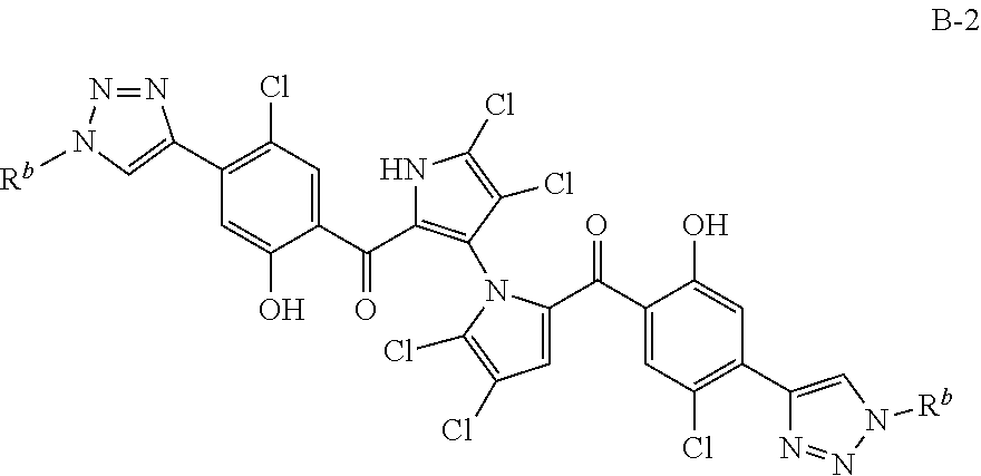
C1(C2=CN([Rb])N=N2)=C(Cl)C=C(C(=O)C2=C(N3C(C(C4=CC(Cl)=C(C5=CN([Rb])N=N5)C=C4O)=O)=CC(Cl)=C3Cl)C(Cl)=C(Cl)N2)C(O)=C1
